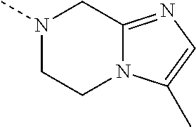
N1(C)CCN2C(=NC=C2C)C1
